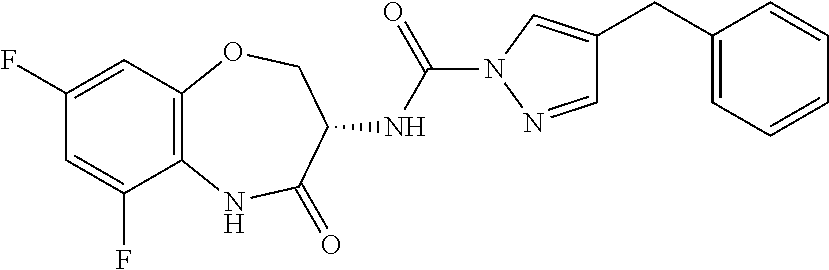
C1(F)=CC2=C(C(F)=C1)NC(=O)C(NC(N1N=CC(CC3=CC=CC=C3)=C1)=O)CO2
